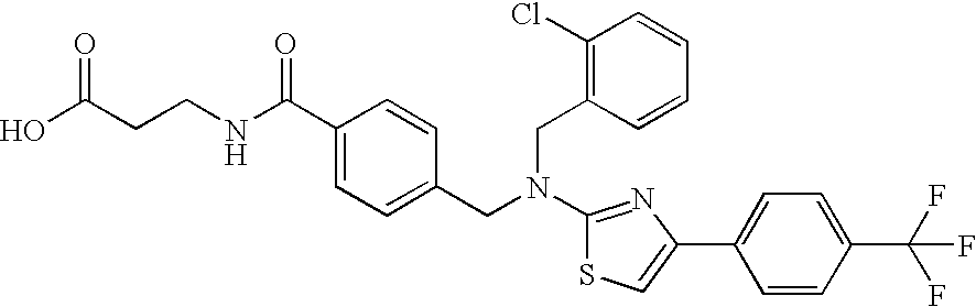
C(CCNC(C1=CC=C(CN(CC2=C(Cl)C=CC=C2)C2=NC(C3=CC=C(C(F)(F)F)C=C3)=CS2)C=C1)=O)(O)=O
